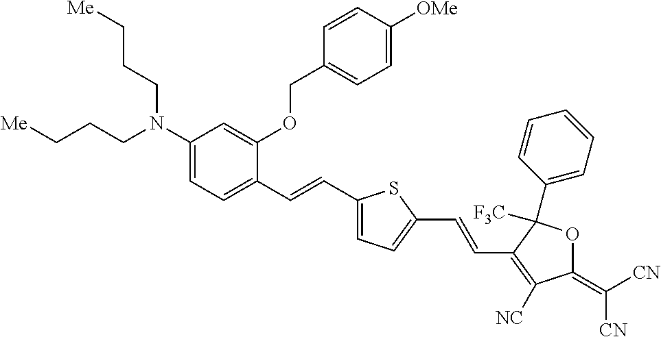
C1(N(CCC[Me])CCC[Me])=CC=C(C=CC2=CC=C(C=CC3=C([NC])C(=C([CN])[CN])OC3([F3C])C3=CC=CC=C3)S2)C(OCC2=CC=C([OMe])C=C2)=C1
